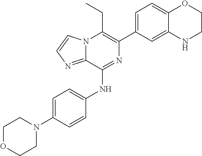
C1(C2=CC=C3C(=C2)NCCO3)=C(CC)N2C(=NC=C2)C(NC2=CC=C(N3CCOCC3)C=C2)=N1
